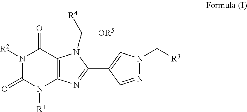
N1([R2])C(=O)N([R1])C2=C(C1=O)N(C([OR5])[R4])C(C1=CN(C[R3])N=C1)=N2
